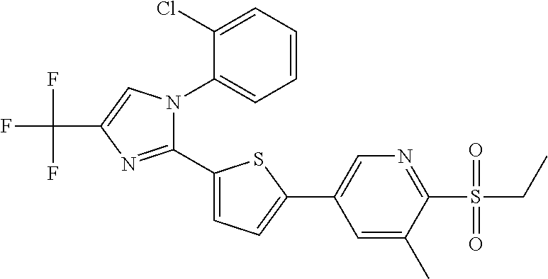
C1=CC=C(Cl)C(N2C(C3=CC=C(C4=CN=C(S(CC)(=O)=O)C(C)=C4)S3)=NC(C(F)(F)F)=C2)=C1
